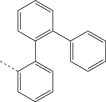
C1(C)=CC=CC=C1C1=C(C2=CC=CC=C2)C=CC=C1
